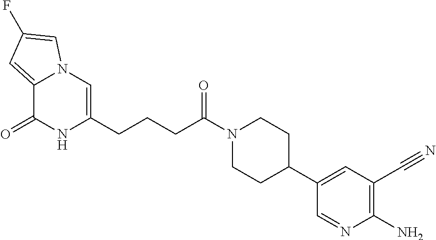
C12=CC(F)=CN1C=C(CCCC(N1CCC(C3=CC(C#N)=C(N)N=C3)CC1)=O)NC2=O
